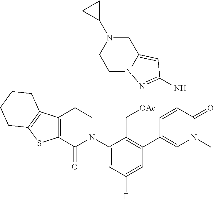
C1(C2=CN(C)C(=O)C(NC3=NN4CCN(C5CC5)CC4=C3)=C2)=C(C[OAc])C(N2CCC3=C(C2=O)SC2=C3CCCC2)=CC(F)=C1
